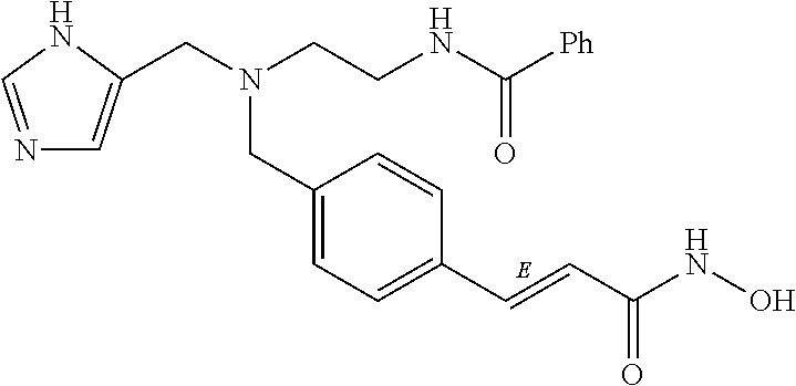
C(C1=CC=C(C=CC(NO)=O)C=C1)N(CC1=CN=CN1)CCNC([Ph])=O
